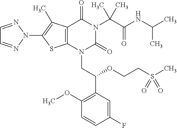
C12=C(C(C)=C(N3N=CC=N3)S1)C(=O)N(C(C(=O)NC(C)C)(C)C)C(=O)N2CC(C1=C(OC)C=CC(F)=C1)OCCS(C)(=O)=O
